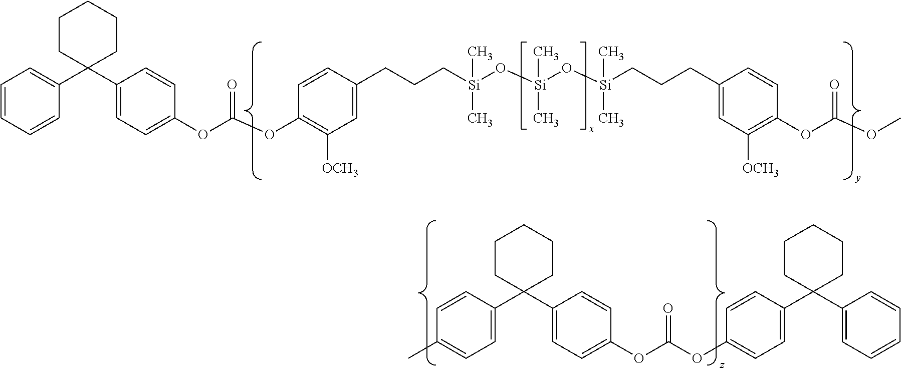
C1=CC(C2(C3=CC=C(OC(OC4=CC=C(C5(C6=CC=CC=C6)CCCCC5)C=C4)=O)C=C3)CCCCC2)=CC=C1C.C1=CC=CC(C2(C3=CC=C(OC(OC4=C([OCH3])C=C(CCC[Si](O[Si](O[Si](CCCC5=CC([OCH3])=C(OC(OC)=O)C=C5)(C)C)(C)C)(C)C)C=C4)=O)C=C3)CCCCC2)=C1
